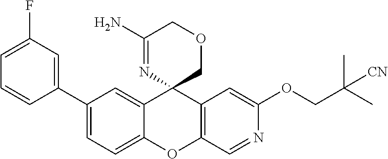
C1(C2=CC=C3C(=C2)C2(C4=C(O3)C=NC(OCC(C)(C)[CN])=C4)COCC(N)=N2)=CC(F)=CC=C1
